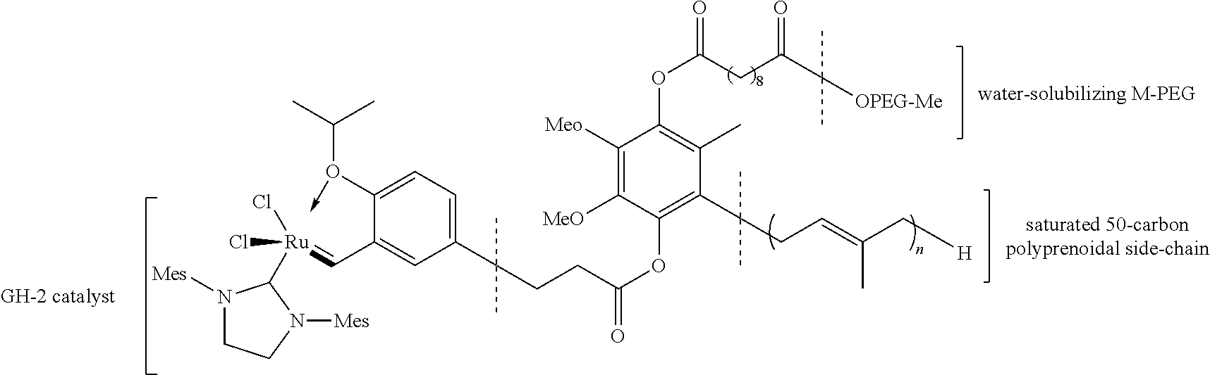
C1([Meo])=C([MeO])C(OC(CCC(C2=CC=C(O(C(C)C)->C)C(C=[Ru](C3N([Mes])CCN3[Mes])(Cl)Cl)=C2)(C)C)=O)=C(C(CC=C(C[H])C)(C)C)C(C)=C1OC(CC(=O)C([OPEG-Me])(C)C)=O
